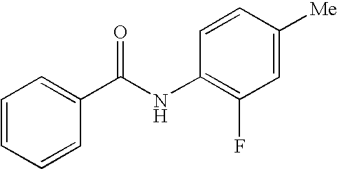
C1=CC=CC(C(NC2=C(F)C=C([Me])C=C2)=O)=C1
